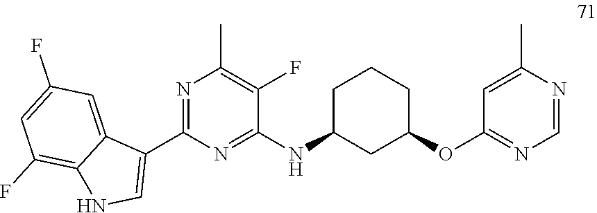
N1=C(C2=CNC3=C(F)C=C(F)C=C23)N=C(NC2CC(OC3=NC=NC(C)=C3)CCC2)C(F)=C1C
